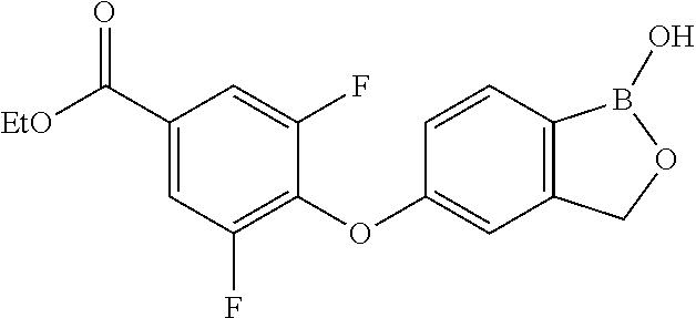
C1(C([EtO])=O)=CC(F)=C(OC2=CC3=C(C=C2)B(O)OC3)C(F)=C1
